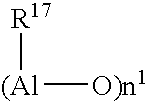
[(Al]([R17])[O)n1]
